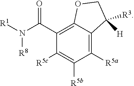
C1([R5a])=C2C(=C(C(N([R1])[R8])=O)C([R5c])=C1[R5b])OCC2([H])[R3]
